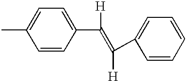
C1=CC(C([H])=C([H])C2=CC=CC=C2)=CC=C1C
